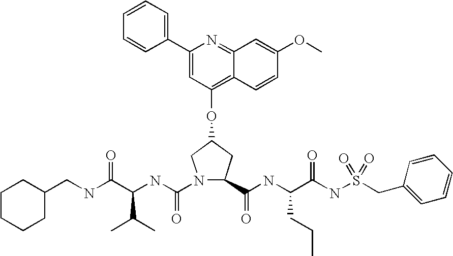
C1CCCC(CNC(C(NC(N2C(C(NC(C(NS(CC3=CC=CC=C3)(=O)=O)=O)CCC)=O)CC(OC3=C4C(=NC(C5=CC=CC=C5)=C3)C=C(OC)C=C4)C2)=O)C(C)C)=O)C1
